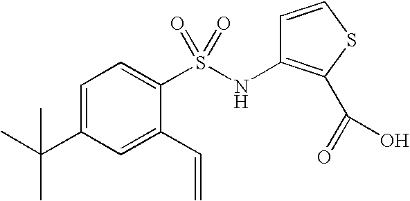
C1=C(C(C)(C)C)C=C(C=C)C(S(NC2=C(C(=O)O)SC=C2)(=O)=O)=C1
